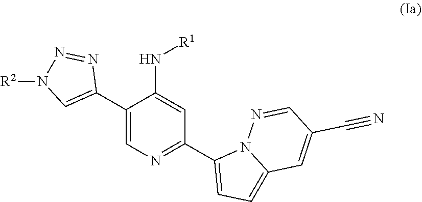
C1(C2=CN=C(C3=CC=C4N3N=CC(C#N)=C4)C=C2N[R1])=CN([R2])N=N1
